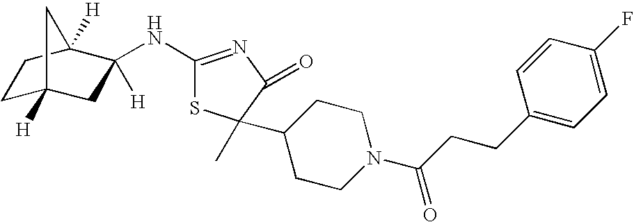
C1C2([H])CC([H])(NC3=NC(=O)C(C)(C4CCN(C(CCC5=CC=C(F)C=C5)=O)CC4)S3)C([H])(C1)C2
